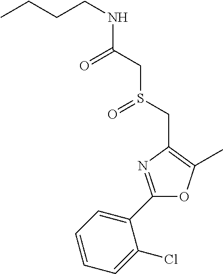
C(CCNC(CS(CC1=C(C)OC(C2=CC=CC=C2Cl)=N1)=O)=O)C
